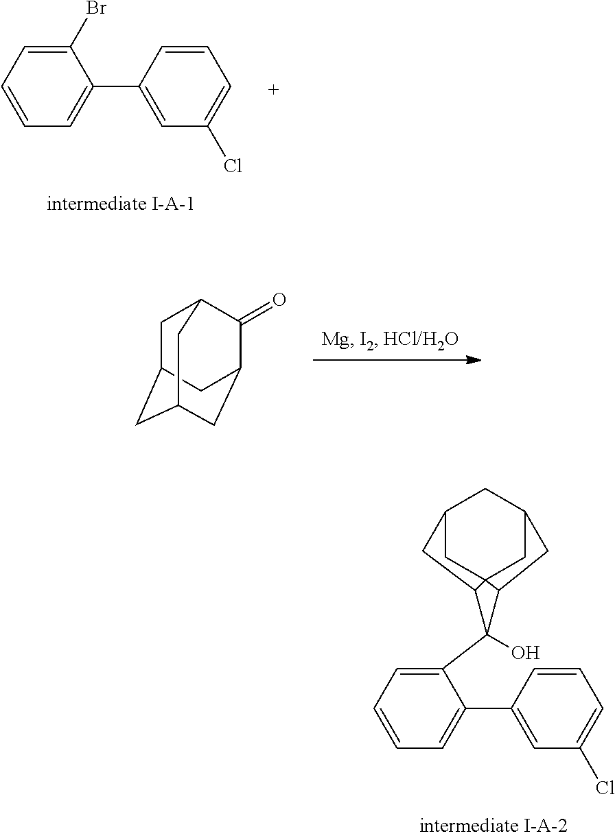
C1=CC=C(C2=CC(Cl)=CC=C2)C(C2(O)C3C45CC(CC(C4)C3)CC25)=C1.C1=CC=C(C2=CC(Cl)=CC=C2)C(Br)=C1.C1C2CC3CC(C(=O)C1C3)C2
